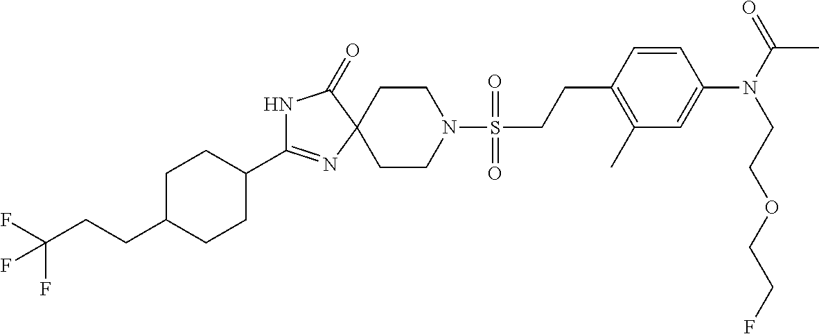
N1C(C2CCC(CCC(F)(F)F)CC2)=NC2(C1=O)CCN(S(CCC1=C(C)C=C(N(C(=O)C)CCOCCF)C=C1)(=O)=O)CC2
